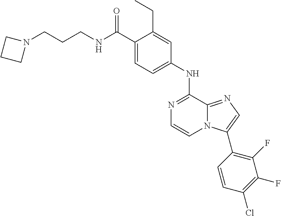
C1=C(C(NCCCN2CCC2)=O)C(CC)=CC(NC2=NC=CN3C2=NC=C3C2=C(F)C(F)=C(Cl)C=C2)=C1
